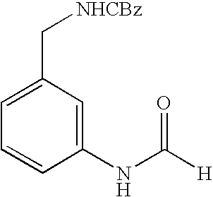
C1(NC([H])=O)=CC(C[NHCBz])=CC=C1
